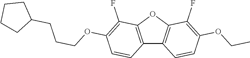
C12=C(OC3=C1C=CC(OCC)=C3F)C(F)=C(OCCCC1CCCC1)C=C2
